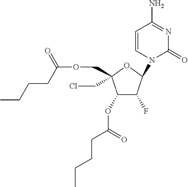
C1(OC(CCCC)=O)C(F)C(N2C=CC(N)=NC2=O)OC1(CCl)COC(CCCC)=O
